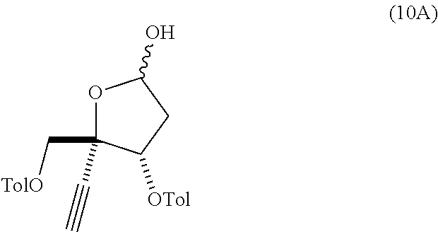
C1(O)OC(C[TolO])(C#C)C([OTol])C1
